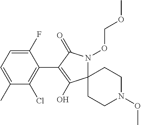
C12(N(OCOC)C(=O)C(C3=C(Cl)C(C)=CC=C3F)=C1O)CCN(OC)CC2
